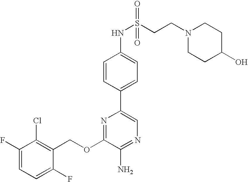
C1(OCC2=C(Cl)C(F)=CC=C2F)=NC(C2=CC=C(NS(CCN3CCC(O)CC3)(=O)=O)C=C2)=CN=C1N
